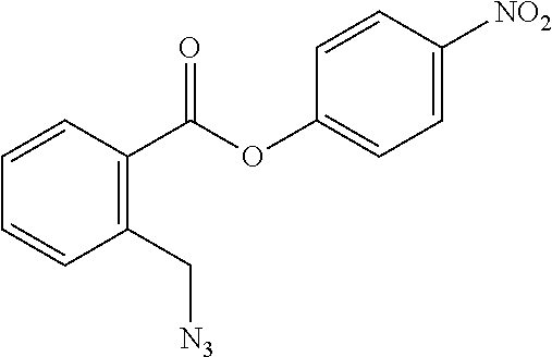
C1=CC(C(OC2=CC=C([NO2])C=C2)=O)=C(C[N3])C=C1
